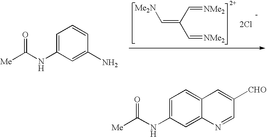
[2Cl].C(=C(C=[NMe2])C=[NMe2])[Me2N].C1=C(NC([Me])=O)C=C(N)C=C1.[-].C1=C(NC([Me])=O)C=C2C(=C1)C=C([CHO])C=N2
